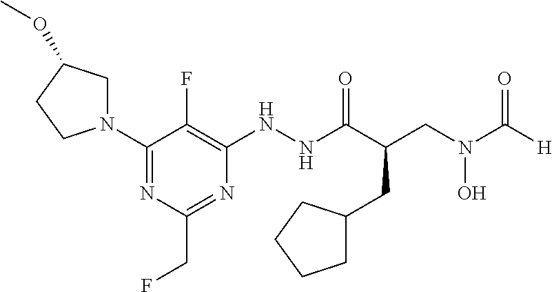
C1(N2CC(OC)CC2)=NC(CF)=NC(NNC(C(CC2CCCC2)CN(O)C([H])=O)=O)=C1F
